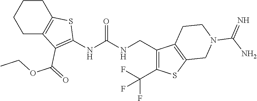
C1CC2=C(CC1)C(C(OCC)=O)=C(NC(NCC1=C(C(F)(F)F)SC3=C1CCN(C(N)=N)C3)=O)S2
